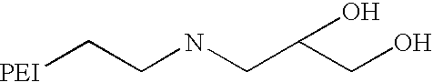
[PEI]CCNCC(CO)O
